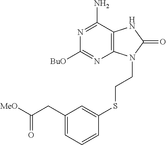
C12=C(C(N)=NC([BuO])=N1)NC(=O)N2CCSC1=CC(CC(=O)[MeO])=CC=C1
